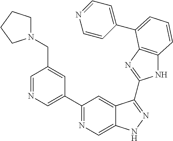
C1=NC=C(C2=NC=C3C(=C2)C(C2=NC4=C(N2)C=CC=C4C2=CC=NC=C2)=NN3)C=C1CN1CCCC1
